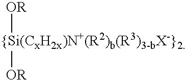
[{Si(CxH2x)N+(R2)b(R3)3-bX-}2]([OR])[OR]
